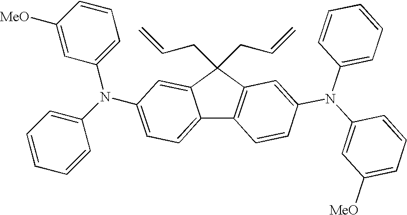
C1=CC([MeO])=CC(N(C2=CC=CC=C2)C2=CC=C3C4=C(C(CC=C)(CC=C)C3=C2)C=C(N(C2=CC([MeO])=CC=C2)C2=CC=CC=C2)C=C4)=C1
